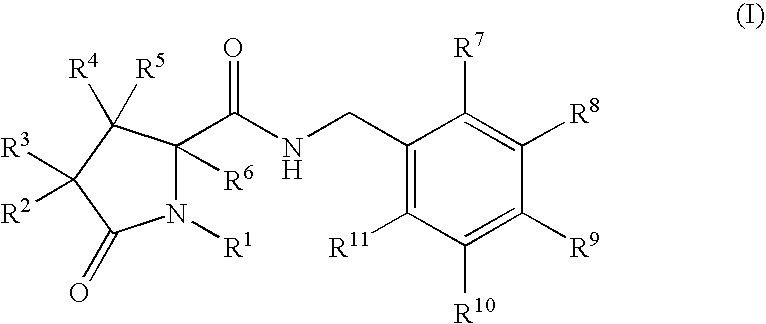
C1(CNC(=O)C2([R6])N([R1])C(=O)C([R3])([R2])C2([R4])[R5])=C([R11])C([R10])=C([R9])C([R8])=C1[R7]
